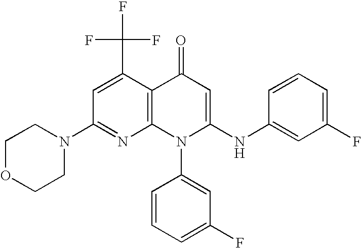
C1(N2CCOCC2)=NC2=C(C(C(F)(F)F)=C1)C(=O)C=C(NC1=CC(F)=CC=C1)N2C1=CC(F)=CC=C1
